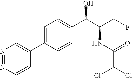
C1=C(C2=CN=NC=C2)C=CC(C(C(CF)NC(=O)C(Cl)Cl)O)=C1
